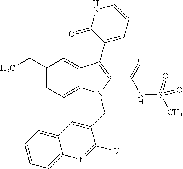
C12=CC=C(CC)C=C1C(C1=CC=CNC1=O)=C(C(=O)NS(C)(=O)=O)N2CC1=CC2=CC=CC=C2N=C1Cl
